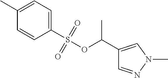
C1=C(C)C=CC(S(OC(C2=CN(C)N=C2)C)(=O)=O)=C1
